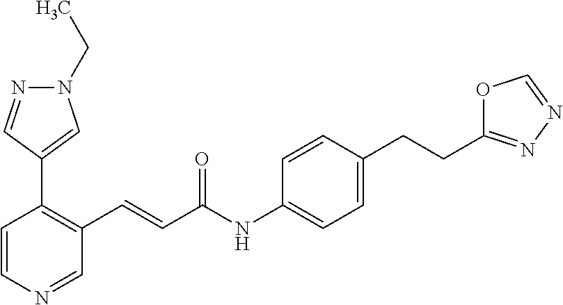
C1=CN=CC(C=CC(=O)NC2=CC=C(CCC3=NN=CO3)C=C2)=C1C1=CN(CC)N=C1
